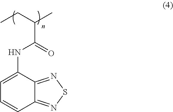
C12=NSN=C1C=CC=C2NC(C(CC)C)=O
